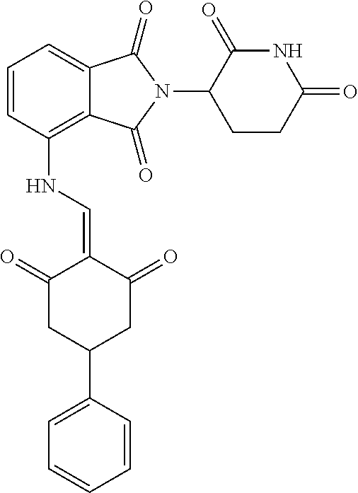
C1(N2C(=O)C3=C(NC=C4C(=O)CC(C5=CC=CC=C5)CC4=O)C=CC=C3C2=O)C(=O)NC(=O)CC1
